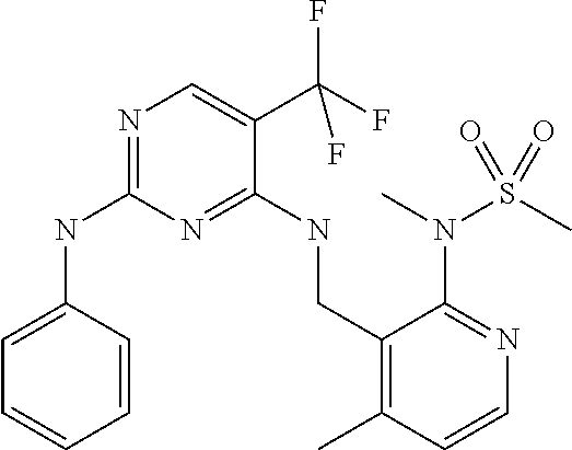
C1=CC(NC2=NC=C(C(F)(F)F)C(NCC3=C(C)C=CN=C3N(S(C)(=O)=O)C)=N2)=CC=C1
